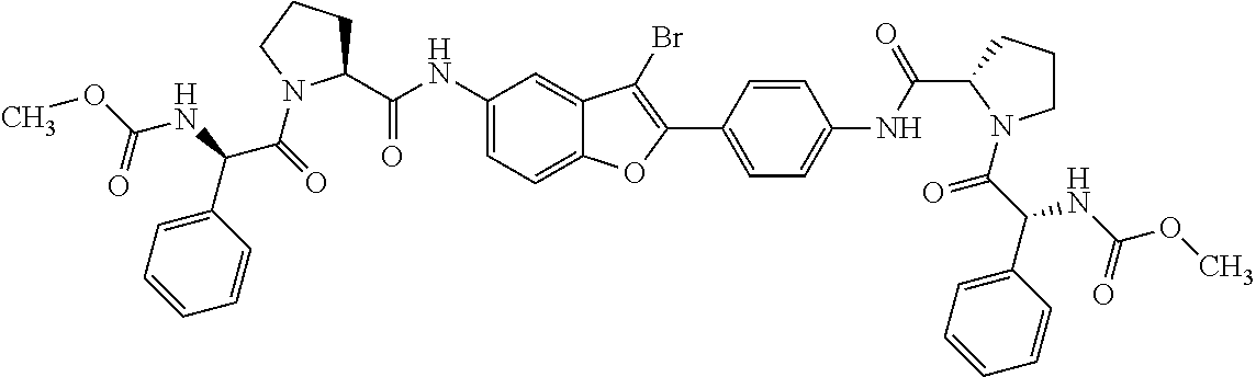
C1(NC(C2CCCN2C(=O)C(C2=CC=CC=C2)NC(=O)OC)=O)=CC=C2C(=C1)C(Br)=C(C1=CC=C(NC(=O)C3CCCN3C(=O)C(NC(=O)OC)C3=CC=CC=C3)C=C1)O2
